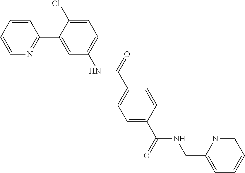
C1=CC=CN=C1C1=CC(NC(C2=CC=C(C(=O)NCC3=CC=CC=N3)C=C2)=O)=CC=C1Cl
